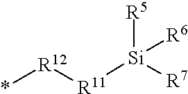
*[R12][R11][Si]([R7])([R5])[R6]
